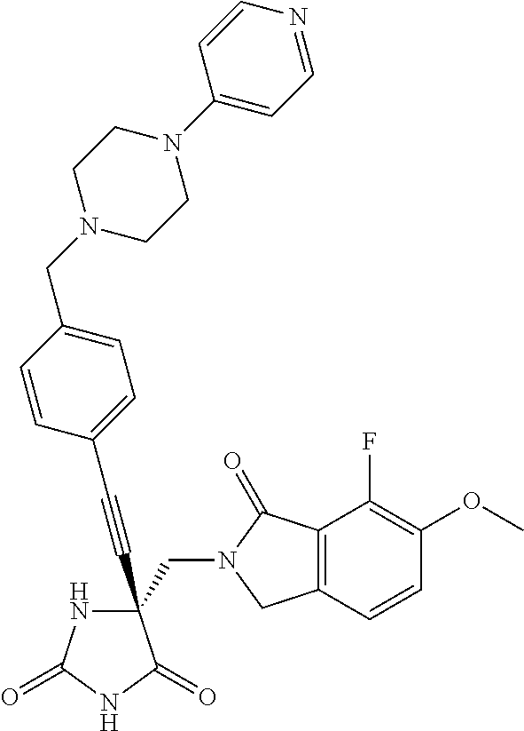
C(#CC1(CN2C(=O)C3=C(C2)C=CC(OC)=C3F)NC(=O)NC1=O)C1=CC=C(CN2CCN(C3=CC=NC=C3)CC2)C=C1
